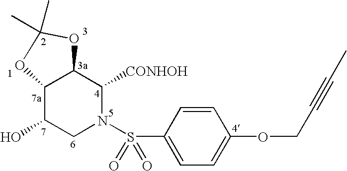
C12C(O)CN(S(C3=CC=C(OCC#CC)C=C3)(=O)=O)C([CONHOH])C1OC(C)(C)O2
